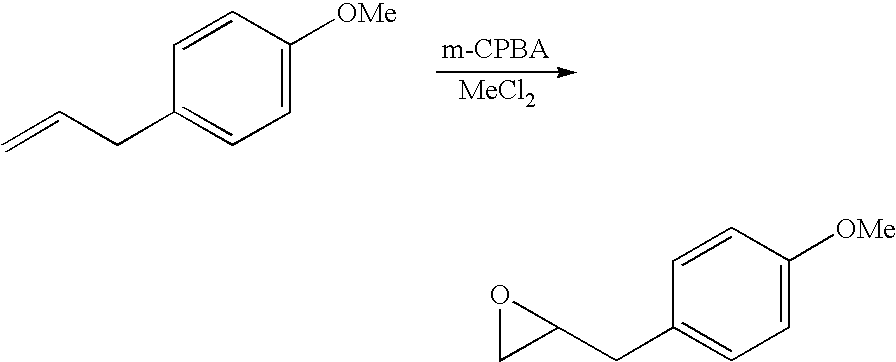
[MeCl2].C1=C([OMe])C=CC(CC=C)=C1.C1=C([OMe])C=CC(CC2CO2)=C1
